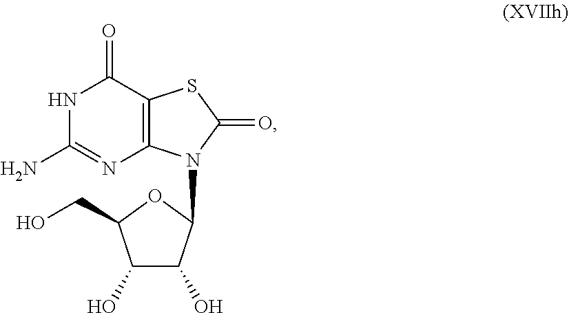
C1(O)C(O)C(N2C3=C(C(=O)NC(N)=N3)SC2=O)OC1CO
